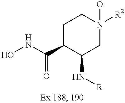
ONC(=O)C1C(N[R])CN([R2])(O)CC1
